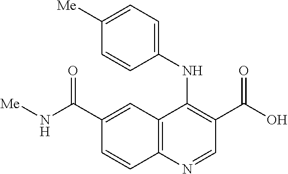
C12=C(N=CC(C(O)=O)=C1NC1=CC=C([Me])C=C1)C=CC(C(N[Me])=O)=C2
